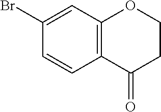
C1(Br)=CC2=C(C=C1)C(=O)CCO2
